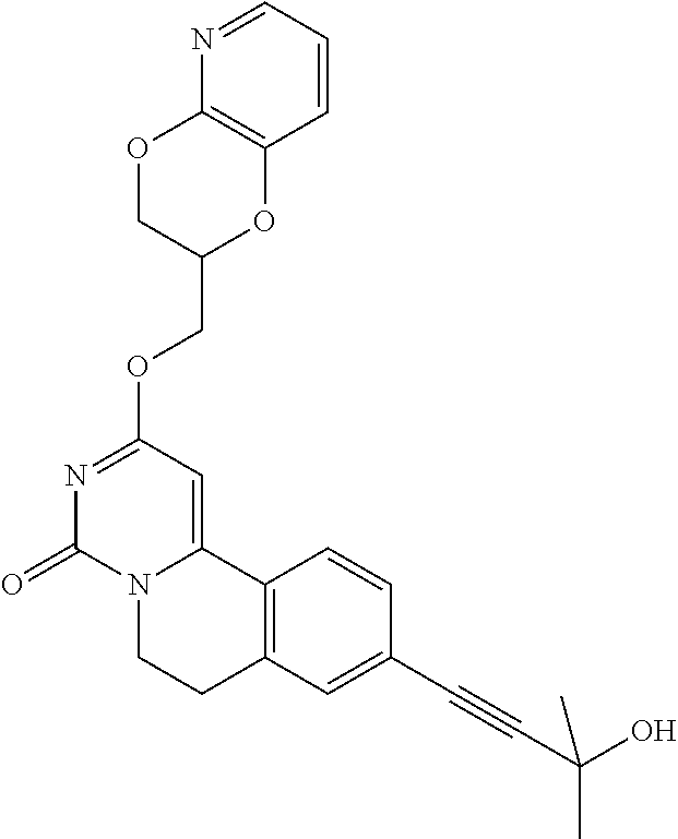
N1=CC=CC2=C1OCC(COC1=NC(=O)N3C(=C1)C1=C(CC3)C=C(C#CC(O)(C)C)C=C1)O2
